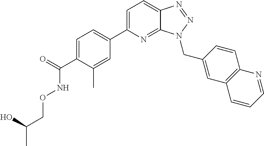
C1=C(C2=CC=C(C(=O)NOCC(C)O)C(C)=C2)N=C2C(=C1)N=NN2CC1=CC2=C(C=C1)N=CC=C2
